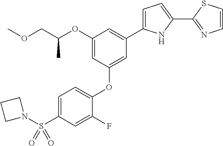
C1=C(S(N2CCC2)(=O)=O)C=C(F)C(OC2=CC(C3=CC=C(C4=NC=CS4)N3)=CC(OC(COC)C)=C2)=C1
